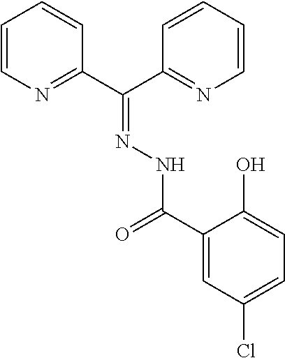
C1=CN=C(C(C2=NC=CC=C2)=NNC(=O)C2=CC(Cl)=CC=C2O)C=C1
